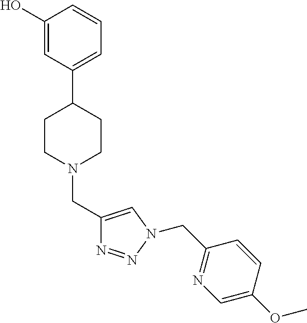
C1(O)=CC(C2CCN(CC3=CN(CC4=NC=C(OC)C=C4)N=N3)CC2)=CC=C1
